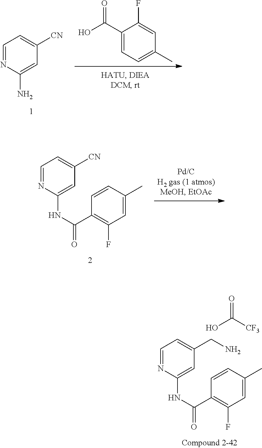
C1(C(=O)O)=CC=C(C)C=C1F.C1=NC(N)=CC([CN])=C1.C1=NC(NC(=O)C2=C(F)C=C(C)C=C2)=CC([CN])=C1.C1=NC(NC(=O)C2=C(F)C=C(C)C=C2)=CC(CN)=C1.OC(=O)[CF3]
